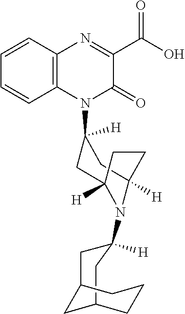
C1=CC=CC2=C1N=C(C(O)=O)C(=O)N2C1([H])CC2([H])N(C3([H])CC4CC(CCC4)C3)C([H])(C1)CC2
